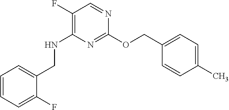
C1(F)=C(NCC2=CC=CC=C2F)N=C(OCC2=CC=C(C)C=C2)N=C1
